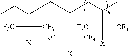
CCC(CC(CC(C)C([F3C])([CF3])[X])C([CF3])([X])[F3C])C([F3C])([CF3])[X]
